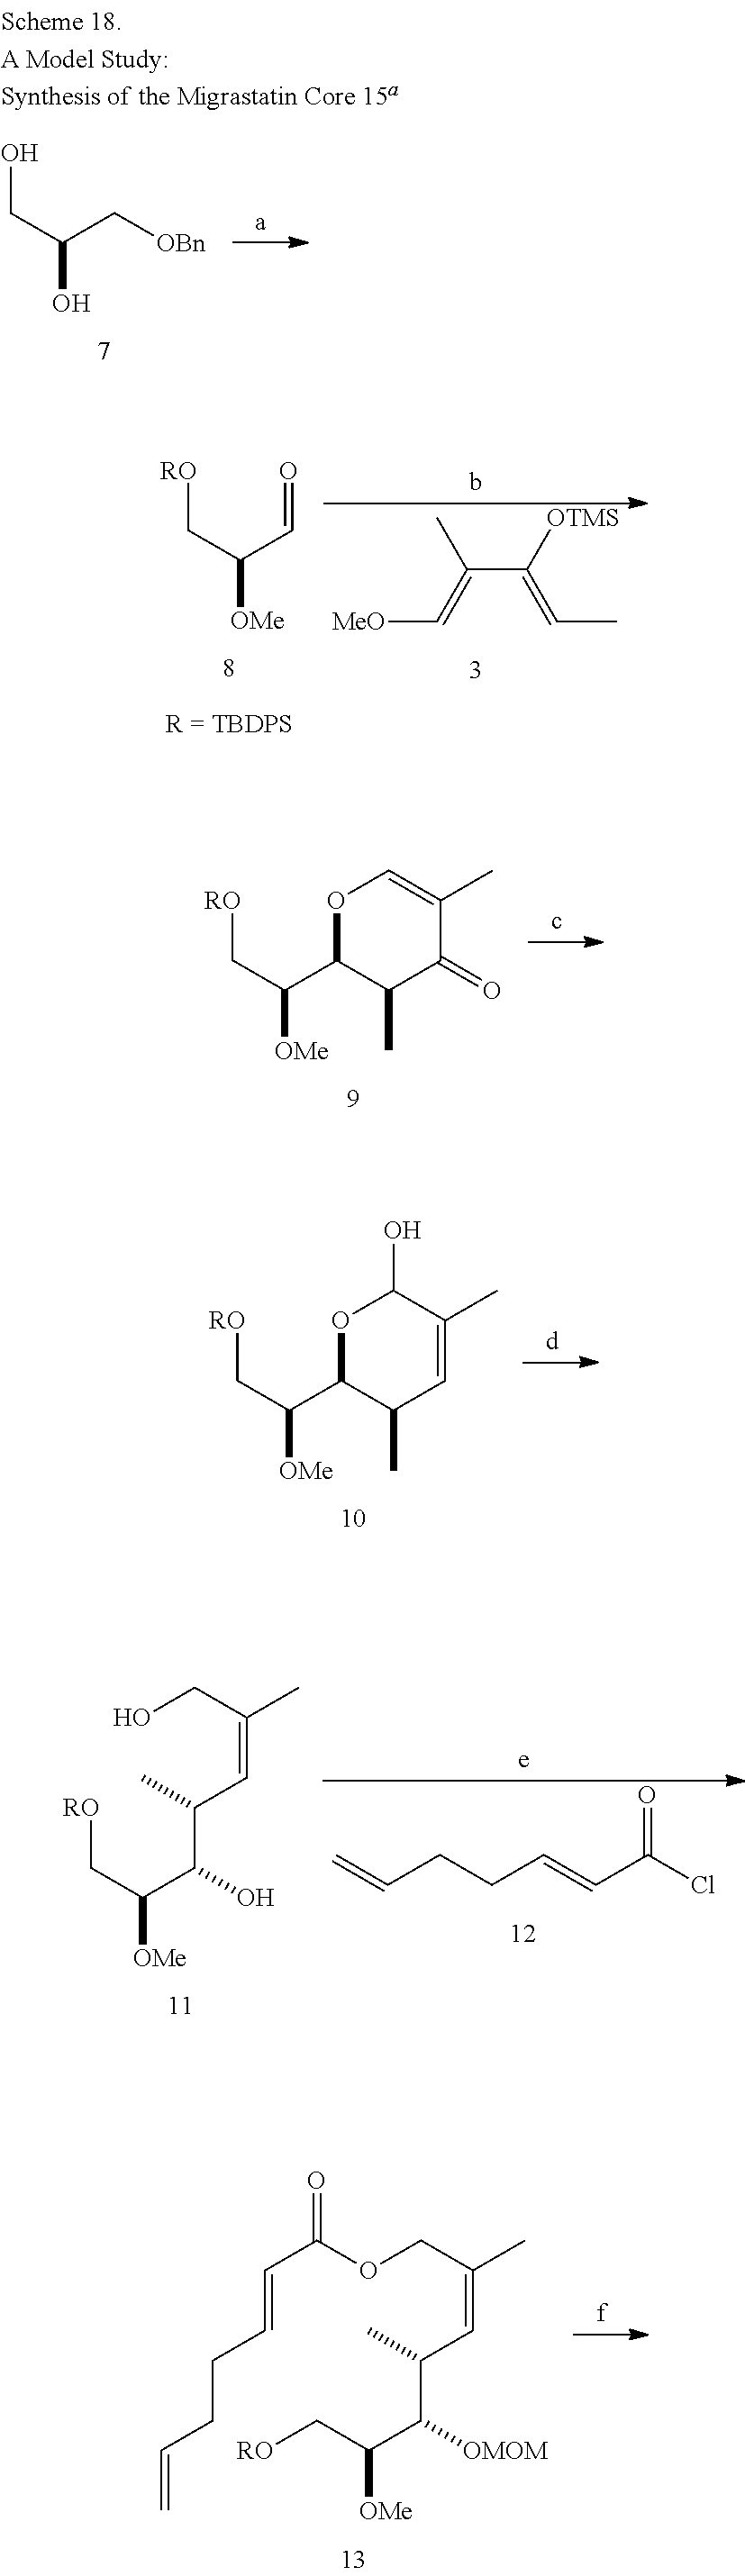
OCC(C[OBn])O.C(C(C=O)[OMe])[RO].C(C([OTMS])=CC)(=C[MeO])C.O1C(C(C[RO])[OMe])C(C)C(=O)C(C)=C1.C(C(C(C[RO])[OMe])O)(C=C(C)CO)C.C=CCCC=CC(Cl)=O.O=C(OCC(C)=CC(C([OMOM])C(C[RO])[OMe])C)C=CCCC=C.O1C(C(C[RO])[OMe])C(C)C=C(C)C1O
